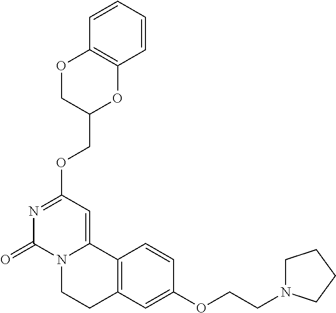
N1=C(OCC2OC3=C(OC2)C=CC=C3)C=C2N(C1=O)CCC1=C2C=CC(OCCN2CCCC2)=C1
